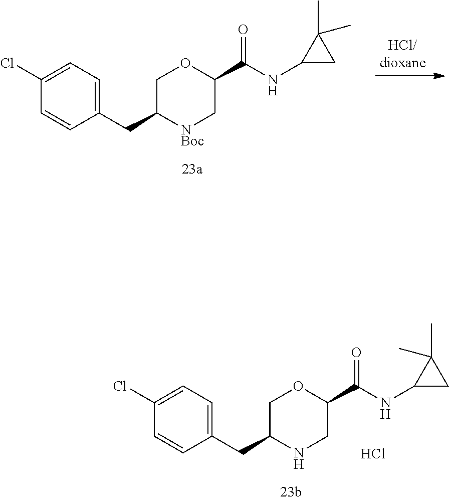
C1=C(Cl)C=CC(CC2[NBoc]CC(C(NC3CC3(C)C)=O)OC2)=C1.Cl.C1=C(Cl)C=CC(CC2NCC(C(NC3CC3(C)C)=O)OC2)=C1
